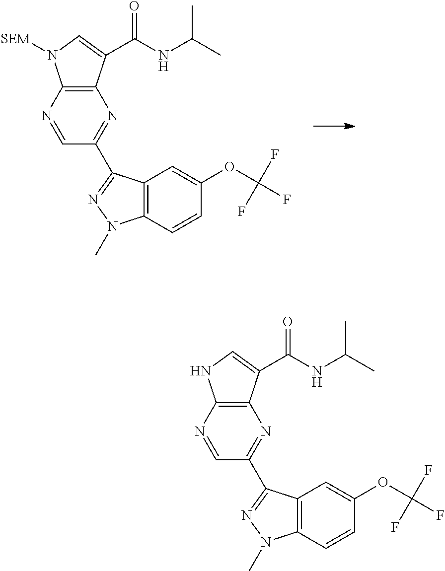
N1=CC(C2=NN(C)C3=C2C=C(OC(F)(F)F)C=C3)=NC2=C1N([SEM])C=C2C(NC(C)C)=O.N1=CC(C2=NN(C)C3=C2C=C(OC(F)(F)F)C=C3)=NC2=C1NC=C2C(NC(C)C)=O
